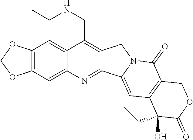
O1COC2=C1C=C1C(CNCC)=C3C(=NC1=C2)C1=CC2=C(C(=O)N1C3)COC(=O)C2(O)CC
